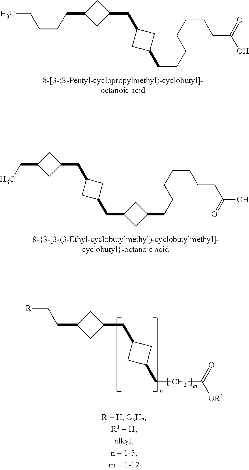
C(CCC(O)=O)CCCCC1CC(CC2CC(CCCCC)C2)C1.C(C1CC(CC2CC(CC3CC(CCCCCCCC(O)=O)C3)C2)C1)C.C(CC([OR1])=O)C1CC(CC2CC(CC[R])C2)C1
